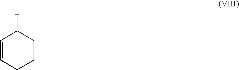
C1=CCCCC1[L]
